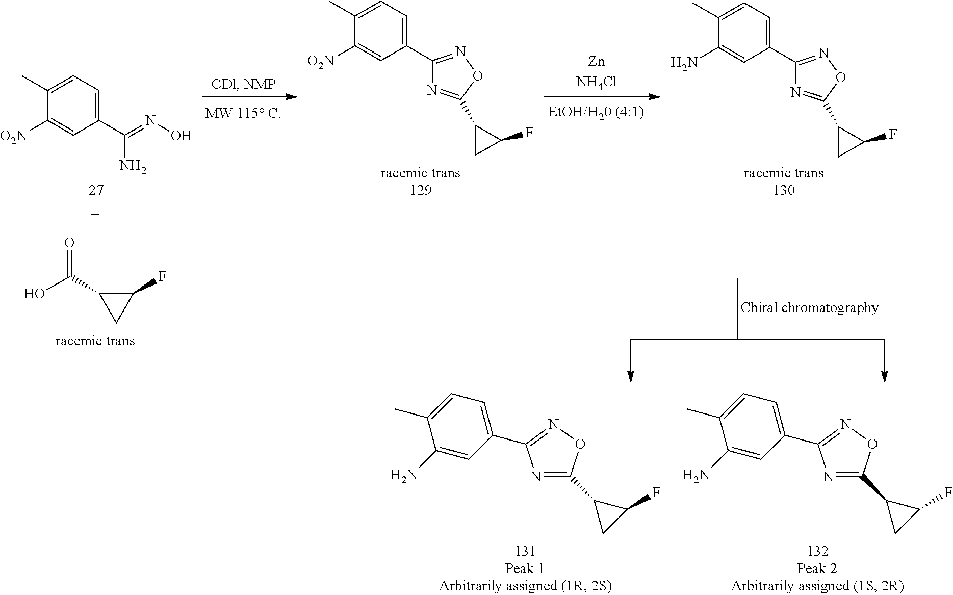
O=C(C1CC1F)O.C1=C(C)C([O2N])=CC(C(=NO)N)=C1.C1C(F)C1C1=NC(C2=CC=C(C)C([O2N])=C2)=NO1.C1C(F)C1C1=NC(C2=CC=C(C)C(N)=C2)=NO1.C1=C(C)C(N)=CC(C2=NOC(C3CC3F)=N2)=C1.C1=C(C)C(N)=CC(C2=NOC(C3CC3F)=N2)=C1
